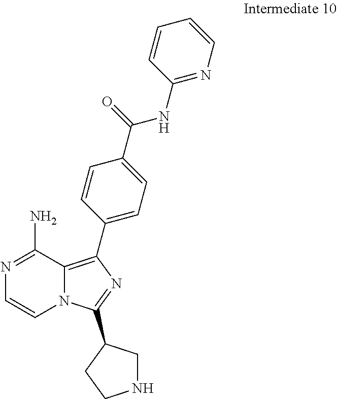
N12C(=C(C3=CC=C(C(=O)NC4=NC=CC=C4)C=C3)N=C1C1CNCC1)C(N)=NC=C2
